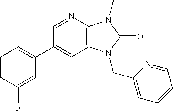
C1=CC(F)=CC(C2=CC3=C(N=C2)N(C)C(=O)N3CC2=CC=CC=N2)=C1
